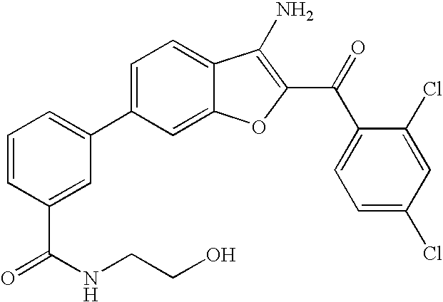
C1=CC(C(NCCO)=O)=CC(C2=CC=C3C(=C2)OC(C(C2=CC=C(Cl)C=C2Cl)=O)=C3N)=C1
